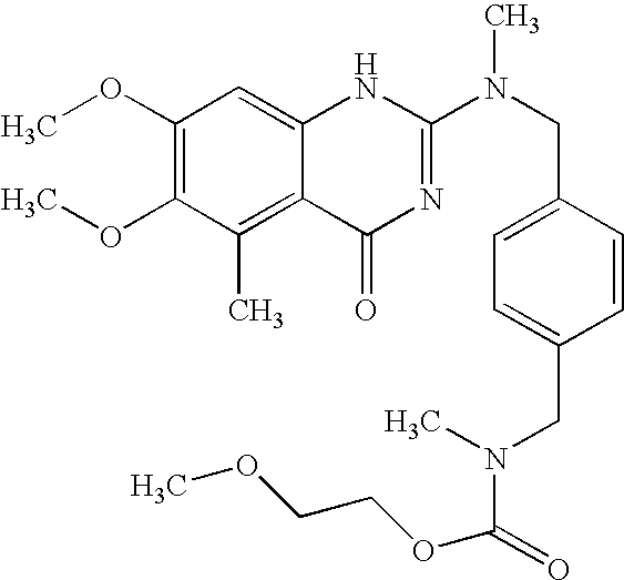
C1(OC)=C(OC)C(C)=C2C(=C1)NC(N(CC1=CC=C(CN(C(=O)OCCOC)C)C=C1)C)=NC2=O
